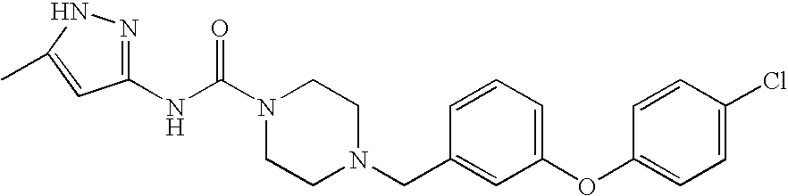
N(C(N1CCN(CC2=CC(OC3=CC=C(Cl)C=C3)=CC=C2)CC1)=O)C1=NNC(C)=C1
